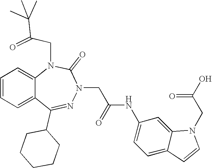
C1=CC=C2C(=C1)N(CC(=O)C(C)(C)C)C(=O)N(CC(NC1=CC=C3C(=C1)N(CC(O)=O)C=C3)=O)N=C2C1CCCCC1
